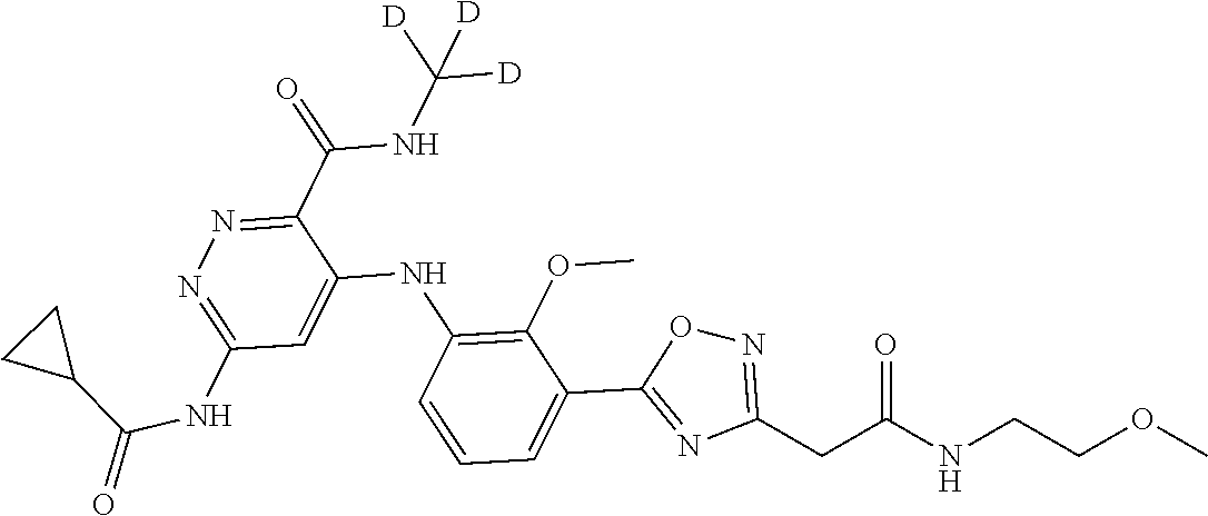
C1(C(NC([D])([D])[D])=O)=NN=C(NC(=O)C2CC2)C=C1NC1=C(OC)C(C2=NC(CC(NCCOC)=O)=NO2)=CC=C1
